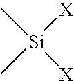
C[Si]([X])([X])C
